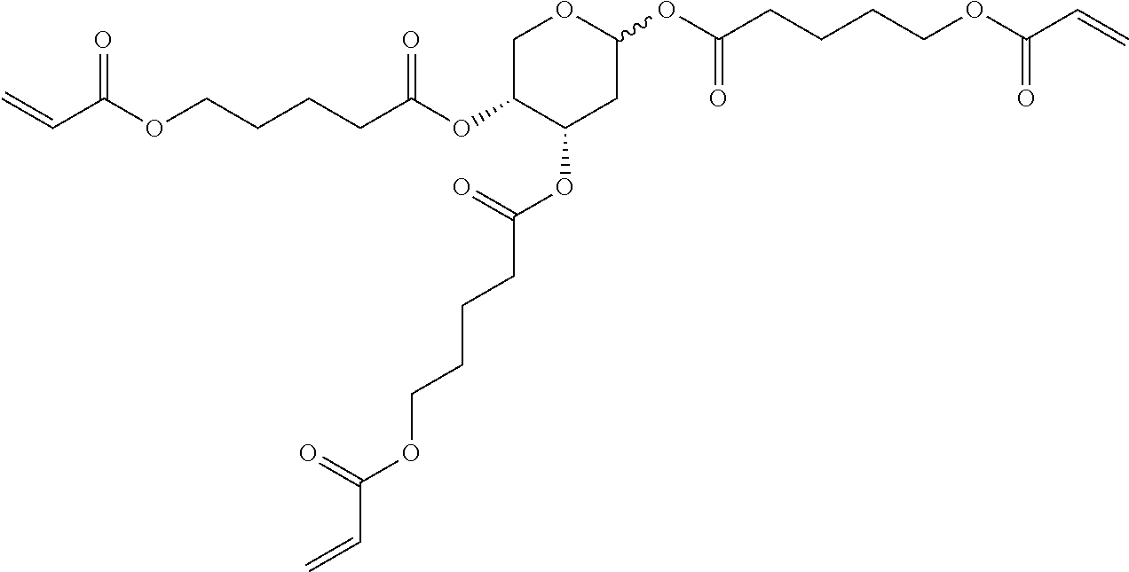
C=CC(OCCCCC(OC1C(OC(=O)CCCCOC(=O)C=C)CC(OC(CCCCOC(=O)C=C)=O)OC1)=O)=O
